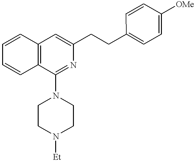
C12=C(C=CC=C1)C(N1CCN([Et])CC1)=NC(CCC1=CC=C([OMe])C=C1)=C2
